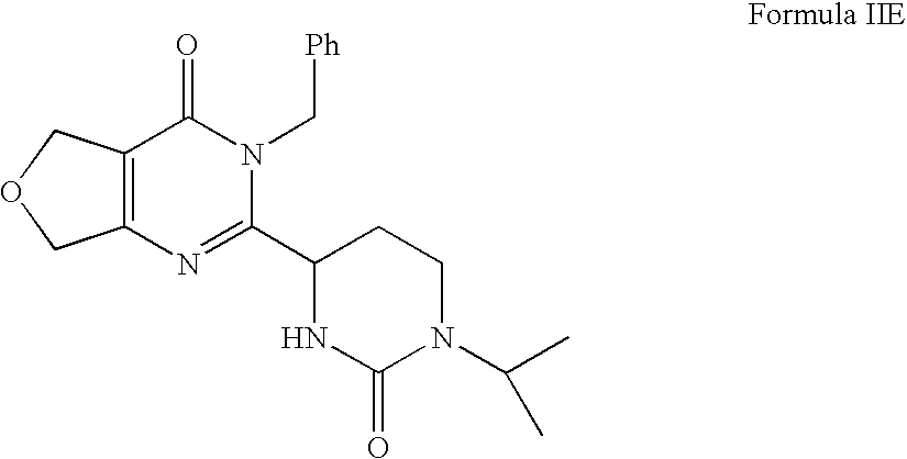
C12=C(N=C(C3NC(=O)N(C(C)C)CC3)N(C[Ph])C1=O)COC2
